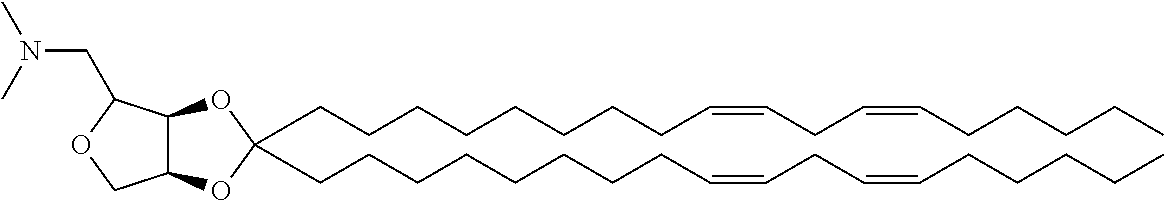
C(CCCCCCC=CCC=CCCCCC)CC1(CCCCCCCCC=CCC=CCCCCC)OC2C(O1)COC2CN(C)C
